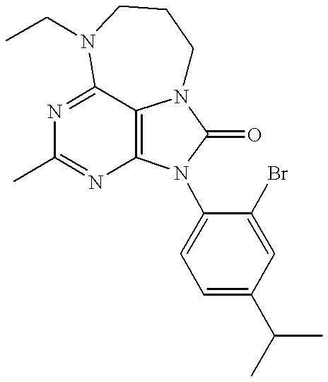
N1=C2C3=C(N=C1C)N(C1=CC=C(C(C)C)C=C1Br)C(=O)N3CCCN2CC
